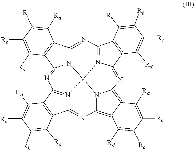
N1=C2N3C(=NC4=N5C(=NC6=C7C(=C8N6[M]35N3=C1C1=C(C3=N8)C([Ra])=C([Rb])C([Rc])=C1[Rd])C([Rd])=C([Rc])C([Rb])=C7[Ra])C1=C4C([Ra])=C([Rb])C([Rc])=C1[Rd])C1=C2C([Ra])=C([Rb])C([Rc])=C1[Rd]
